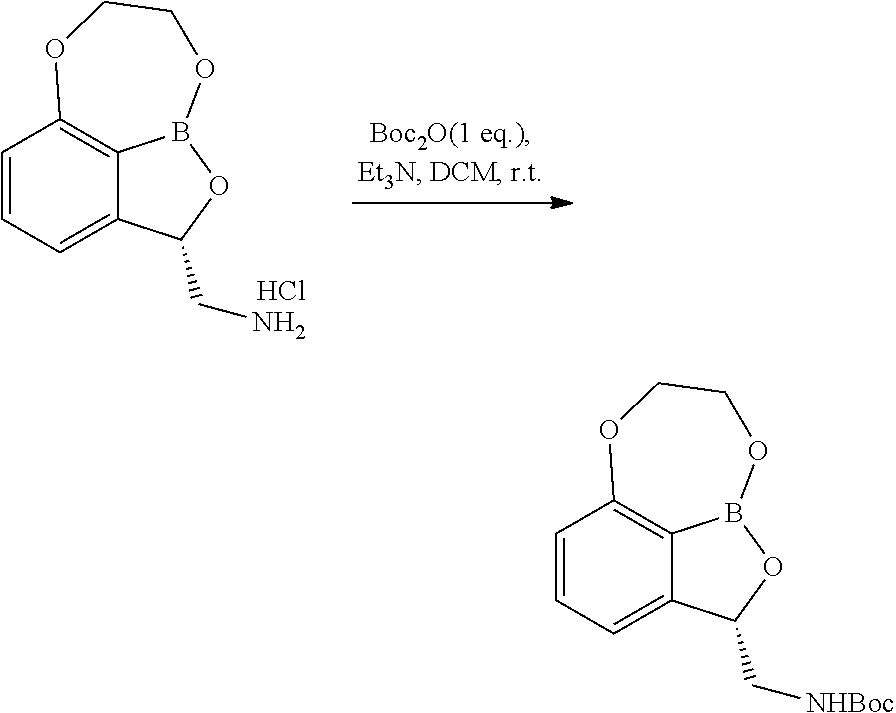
C1=CC=C2C3=C1OCCOB3OC2CN.Cl.C1=CC=C2C3=C1OCCOB3OC2C[NHBoc]
